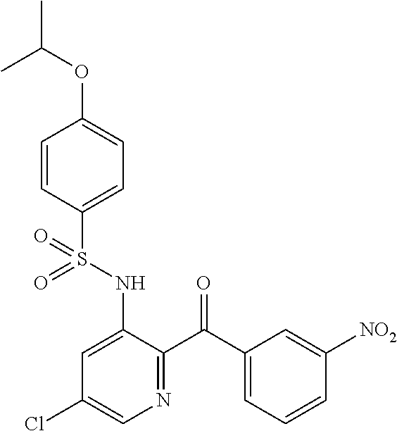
C1=CC(S(NC2=CC(Cl)=CN=C2C(C2=CC=CC([NO2])=C2)=O)(=O)=O)=CC=C1OC(C)C
